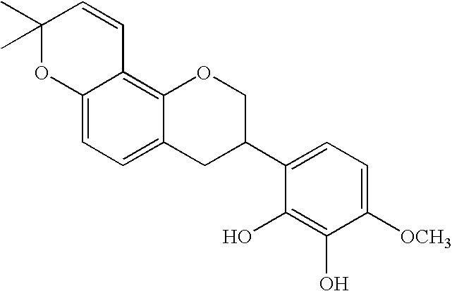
C12=CC=C3C(=C1C=CC(C)(C)O2)OCC(C1=CC=C([OCH3])C(O)=C1O)C3
